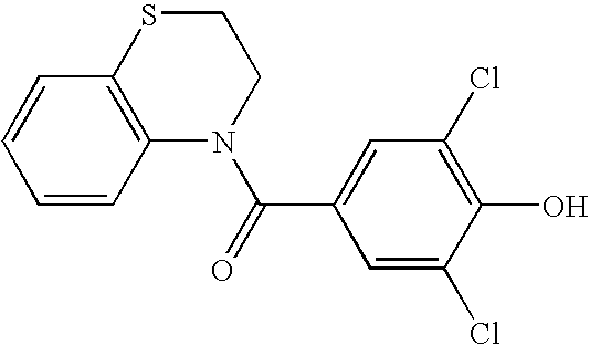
C1=CC2=C(C=C1)SCCN2C(=O)C1=CC(Cl)=C(O)C(Cl)=C1
